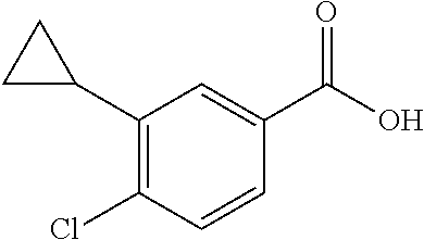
C1(Cl)=C(C2CC2)C=C(C(O)=O)C=C1
